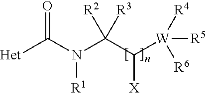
C(N(C(C([W]([R6])([R4])[R5])[X])([R2])[R3])[R1])(=O)[Het]
